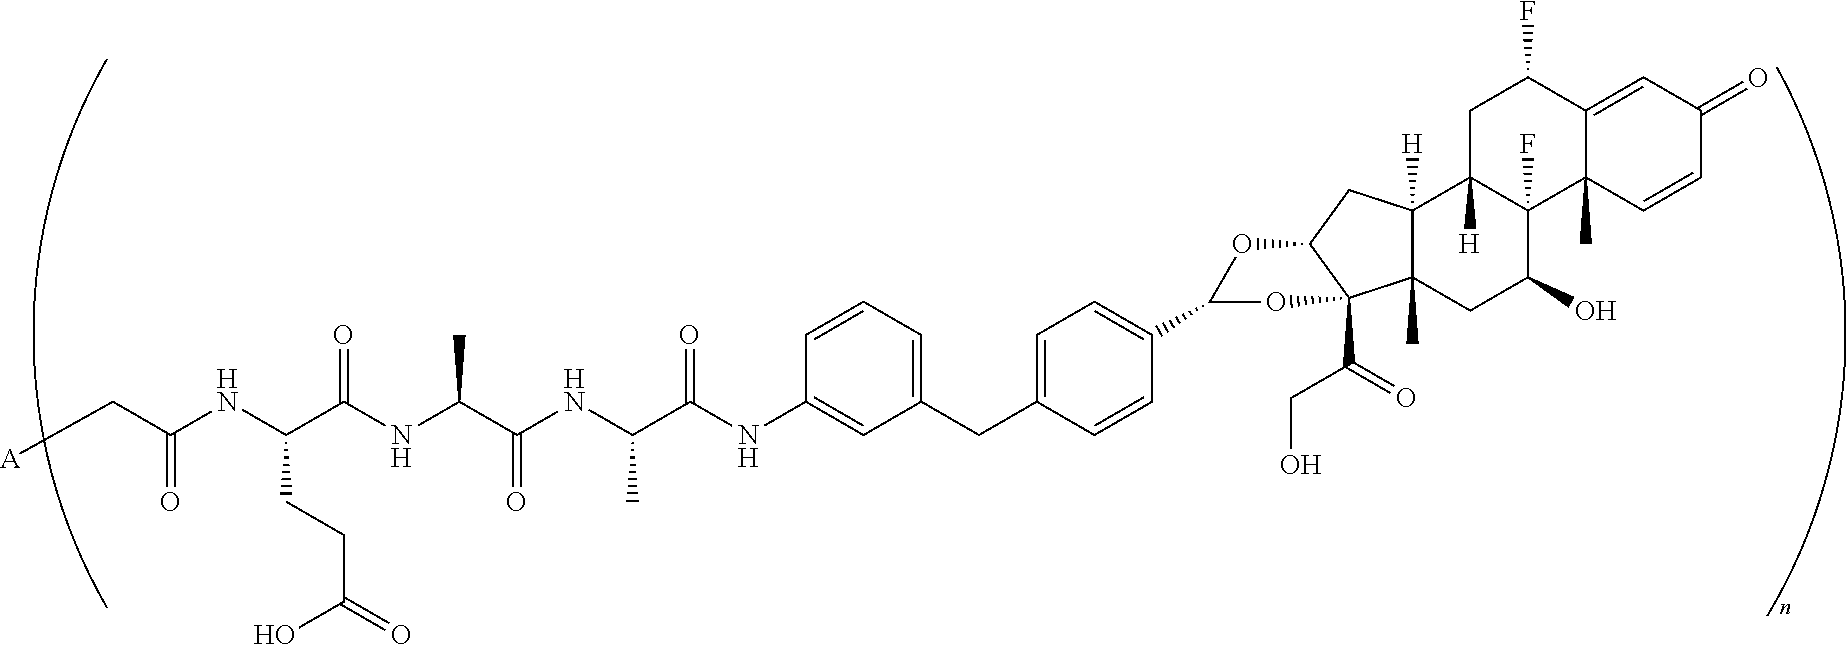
C(C(NC(C(NC(C(NC1=CC(CC2=CC=C(C3OC4C(C(CO)=O)(C5(C)C([H])(C4)C4([H])C(F)(C(O)C5)C5(C)C(=CC(=O)C=C5)C(F)C4)O3)C=C2)=CC=C1)=O)C)=O)C)=O)(NC(C[A])=O)CCC(=O)O
